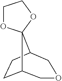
C12CCC(COC1)C21OCCO1
